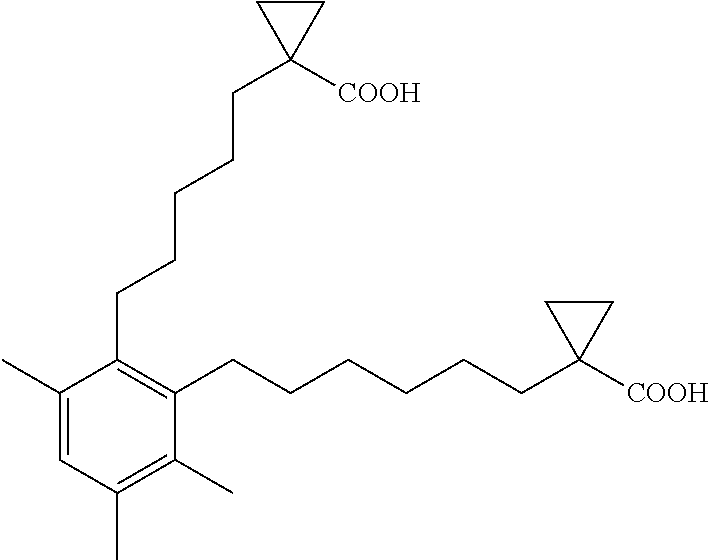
C1(C)=CC(C)=C(C)C(CCCCCCC2([COOH])CC2)=C1CCCCCC1([COOH])CC1
